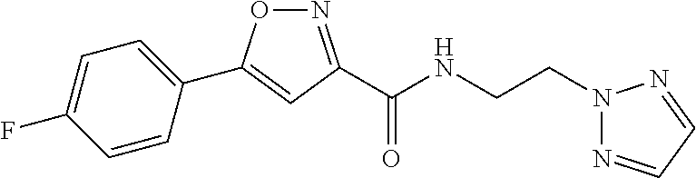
C1(C2=CC(C(NCCN3N=CC=N3)=O)=NO2)=CC=C(F)C=C1
